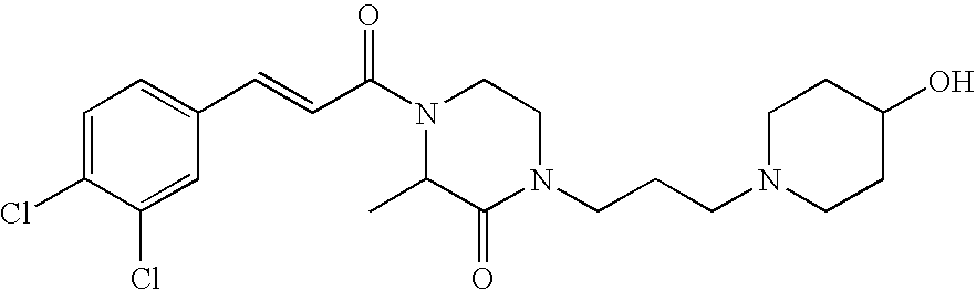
C1=C(Cl)C(Cl)=CC(C=CC(N2CCN(CCCN3CCC(O)CC3)C(=O)C2C)=O)=C1
